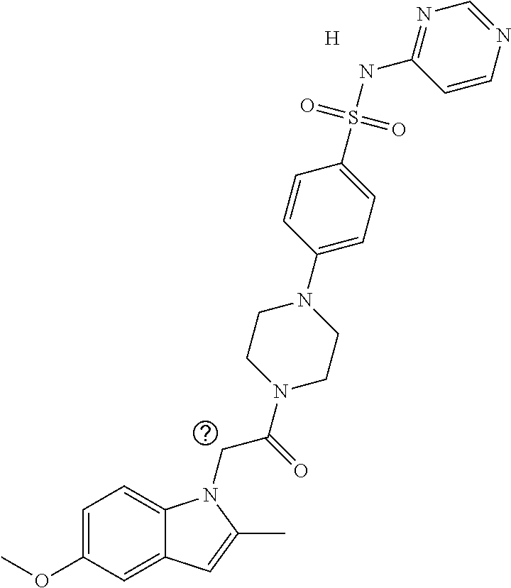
C1=C(OC)C=C2C(=C1)N(CC(=O)N1CCN(C3=CC=C(S(NC4=NC=NC=C4)(=O)=O)C=C3)CC1)C(C)=C2.[H]
